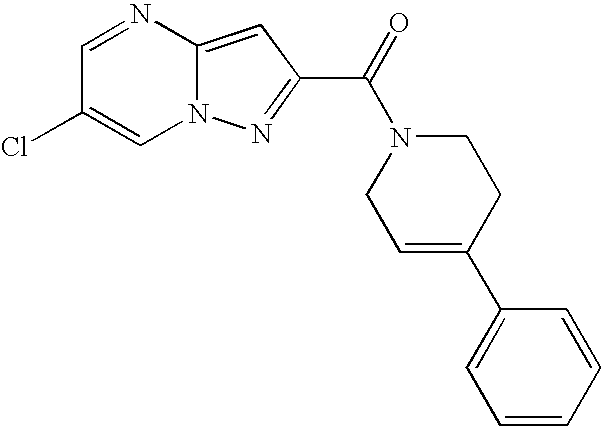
C1=NC2=CC(C(=O)N3CC=C(C4=CC=CC=C4)CC3)=NN2C=C1Cl
